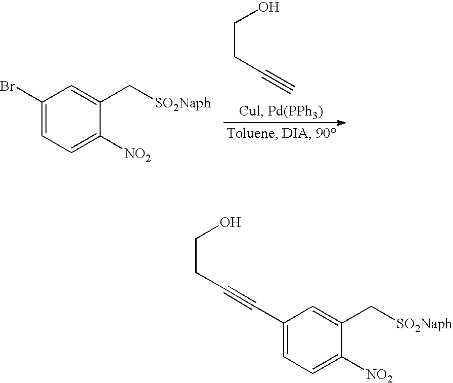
C1(Br)=CC=C([NO2])C(C[SO2Naph])=C1.C#CCCO.C1(C#CCCO)=CC=C([NO2])C(C[SO2Naph])=C1
